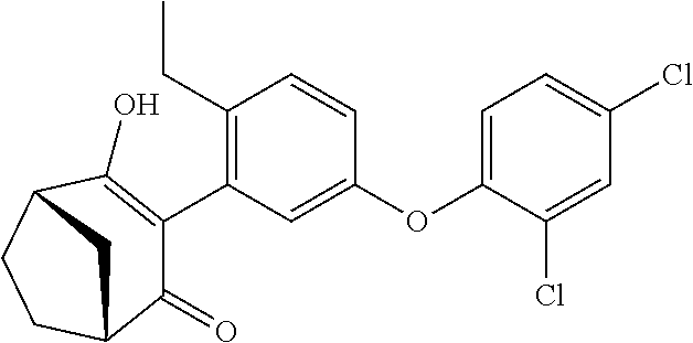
C1(=O)C(C2=C(CC)C=CC(OC3=CC=C(Cl)C=C3Cl)=C2)=C(O)C2CCC1C2
